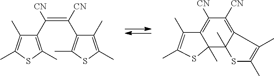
S1C(C)=C(C([CN])=C([CN])C2=C(C)SC(C)=C2C)C(C)=C1C.C1([CN])=C2C(C)(C3(C)C(=C1[CN])C(C)=C(C)S3)SC(C)=C2C
